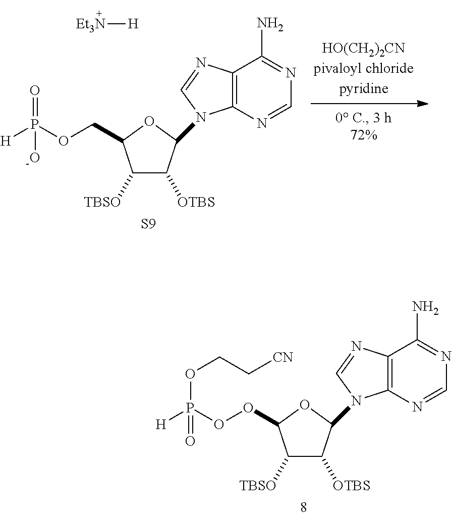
[Et3N][H].C1(N2C3=C(C(N)=NC=N3)N=C2)C([OTBS])C([TBSO])C(COP([H])(=O)[-O])O1.[S9].[H]P(OOC1C([TBSO])C([OTBS])C(N2C3=C(C(N)=NC=N3)N=C2)O1)(OCC[CN])=O
